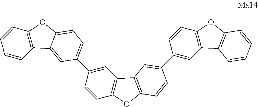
C1=CC2=C(C=C1)OC1=CC=C(C3=CC4=C(C=C3)OC3=C4C=C(C4=CC5=C(C=C4)OC4=C5C=CC=C4)C=C3)C=C21
